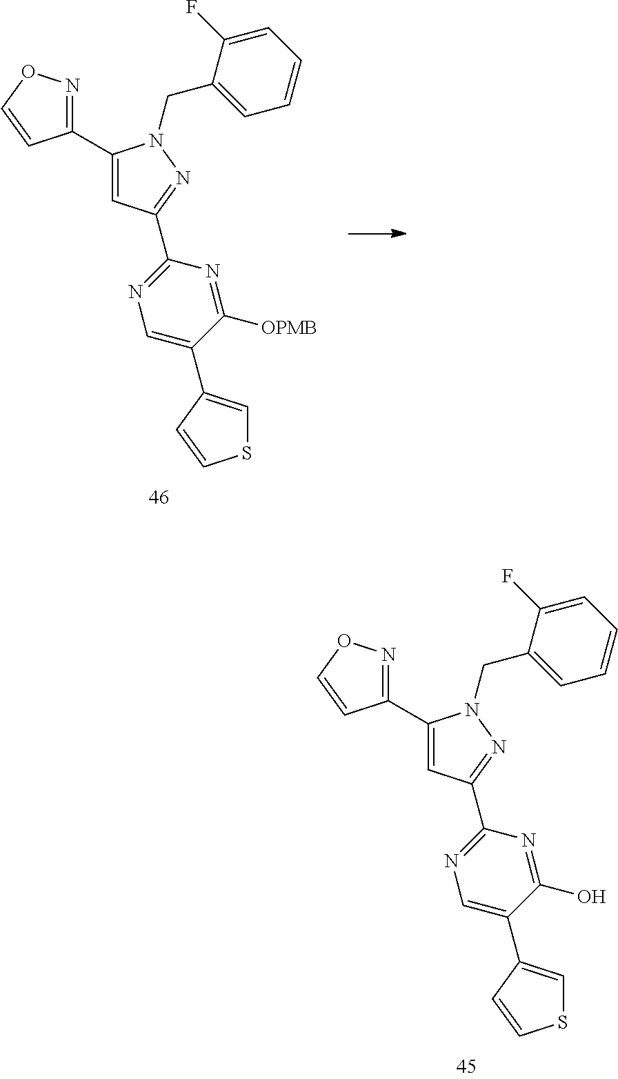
C1=CC=C(F)C(CN2C(C3=NOC=C3)=CC(C3=NC=C(C4=CSC=C4)C(O)=N3)=N2)=C1.C1=CC=C(F)C(CN2C(C3=NOC=C3)=CC(C3=NC=C(C4=CSC=C4)C([OPMB])=N3)=N2)=C1
